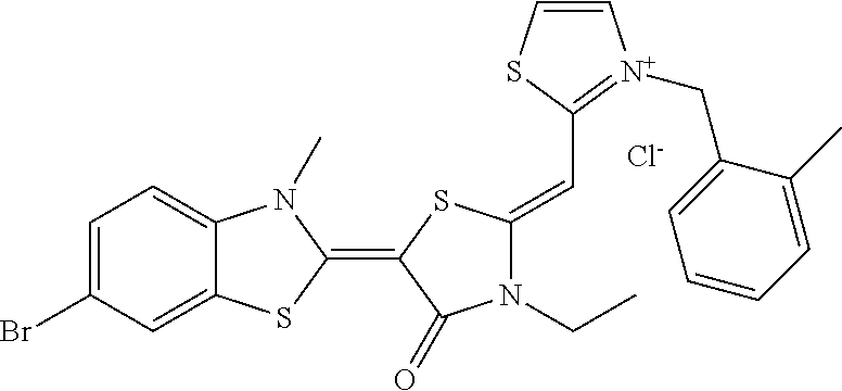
[Cl-].C1=C(Br)C=C2C(=C1)N(C)C(=C1C(=O)N(CC)C(=CC3=[N+](CC4=CC=CC=C4C)C=CS3)S1)S2
